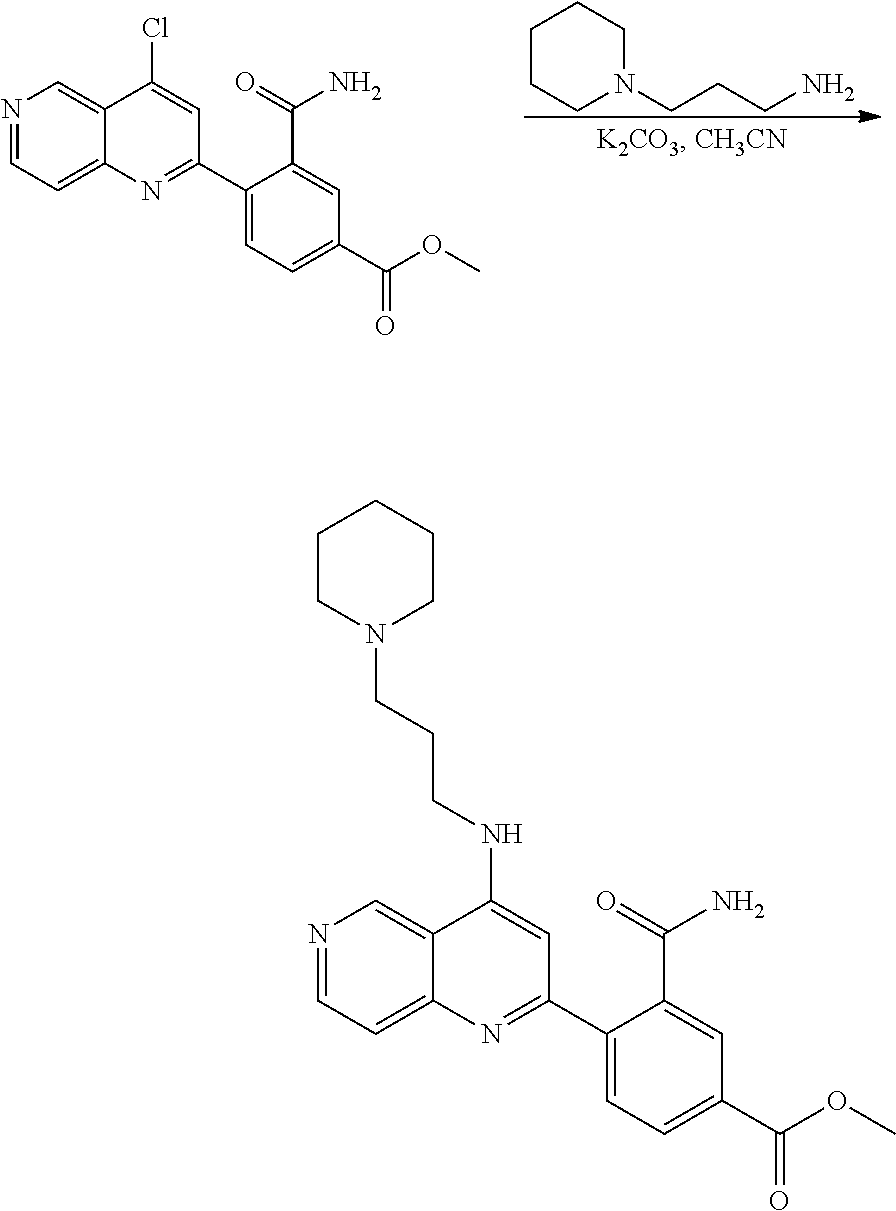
C1CCN(CCCN)CC1.N1=CC=C2C(=C1)C(Cl)=CC(C1=CC=C(C(=O)OC)C=C1C(=O)N)=N2.N1=CC=C2C(=C1)C(NCCCN1CCCCC1)=CC(C1=CC=C(C(=O)OC)C=C1C(=O)N)=N2
